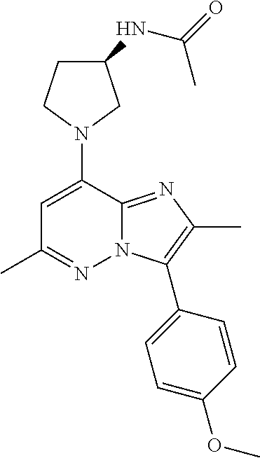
C1C(NC(=O)C)CN(C2=CC(C)=NN3C2=NC(C)=C3C2=CC=C(OC)C=C2)C1
